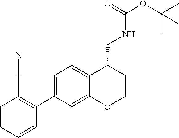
C1(C2=CC=C3C(=C2)OCCC3CNC(OC(C)(C)C)=O)=C(C#N)C=CC=C1
